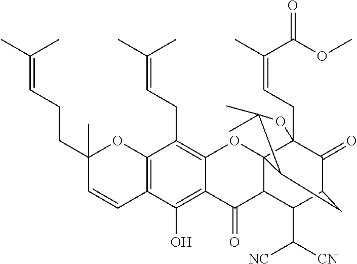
C12=C(C=CC(CCC=C(C)C)(C)O1)C(O)=C1C(=C2CC=C(C)C)OC23C4(CC=C(C)C(OC)=O)C(=O)C(CC2C(C)(C)O4)C(C([NC])[CN])C3C1=O
